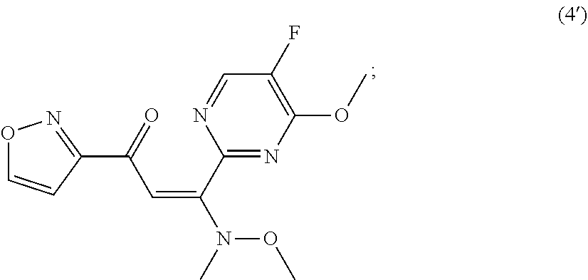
N1=CC(F)=C(OC)N=C1C(N(OC)C)=CC(C1=NOC=C1)=O
